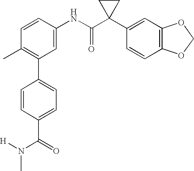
C1(NC(C2(C3=CC4=C(C=C3)OCO4)CC2)=O)=CC(C2=CC=C(C(N(C)[H])=O)C=C2)=C(C)C=C1
